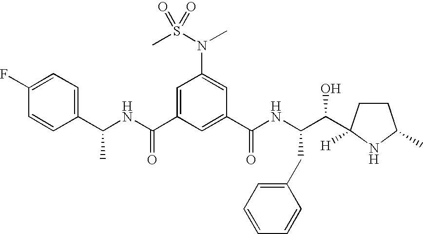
C(C1=CC(N(C)S(=O)(C)=O)=CC(C(NC(CC2=CC=CC=C2)C(O)C2([H])CCC(C)N2)=O)=C1)(NC(C1=CC=C(F)C=C1)C)=O
